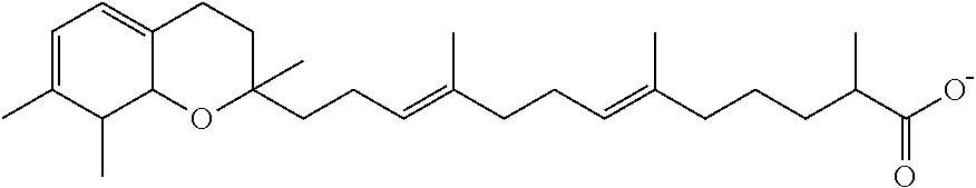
C12=CC=C(C)C(C)C1OC(C)(CCC=C(CCC=C(CCCC(C(O)=O)C)C)C)CC2
